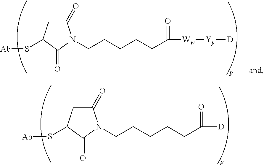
C1(=O)CC(S[Ab])C(=O)N1CCCCCC(=O)[D].C1(=O)CC(S[Ab])C(=O)N1CCCCCC(=O)[Ww][Yy][D]
